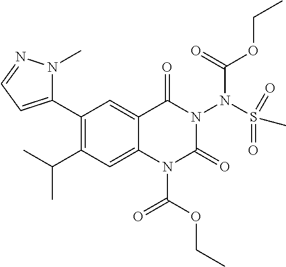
C1(C2=CC=NN2C)=C(C(C)C)C=C2C(=C1)C(=O)N(N(S(=O)(=O)C)C(OCC)=O)C(=O)N2C(OCC)=O
